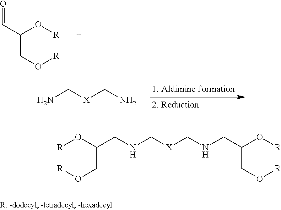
O=CC(O[R])CO[R].NC[X]CN.C(C(O[R])CO[R])NC[X]CNCC(O[R])CO[R]
